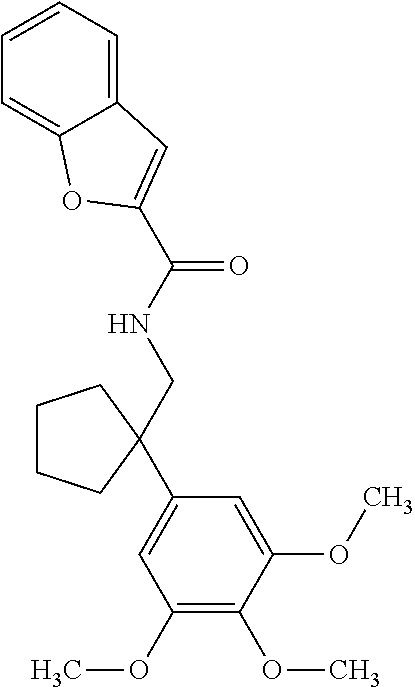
C1(OC)=C(OC)C(OC)=CC(C2(CNC(=O)C3=CC4=CC=CC=C4O3)CCCC2)=C1
